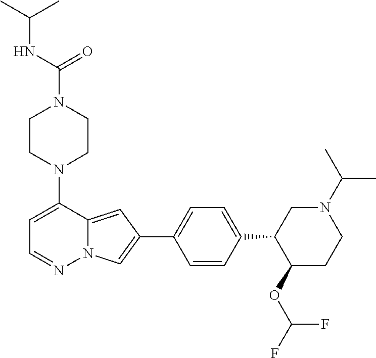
N1(C2=CC=NN3C2=CC(C2=CC=C(C4CN(C(C)C)CCC4OC(F)F)C=C2)=C3)CCN(C(=O)NC(C)C)CC1
